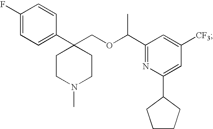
C1(F)=CC=C(C2(COC(C3=NC(C4CCCC4)=CC([CF3])=C3)C)CCN(C)CC2)C=C1
